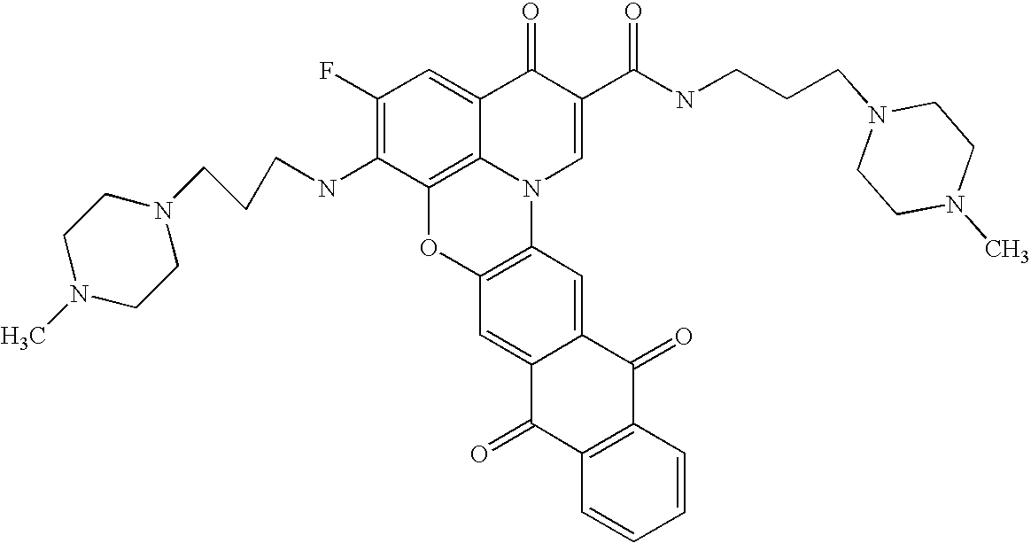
C1(F)=C(NCCCN2CCN(C)CC2)C2=C3C(=C1)C(=O)C(C(NCCCN1CCN(C)CC1)=O)=CN3C1=C(O2)C=C2C(=C1)C(=O)C1=C(C2=O)C=CC=C1
